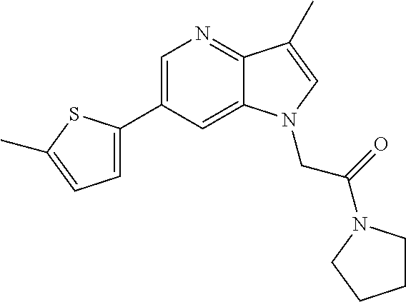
C1(C2=CC=C(C)S2)=CN=C2C(=C1)N(CC(=O)N1CCCC1)C=C2C
